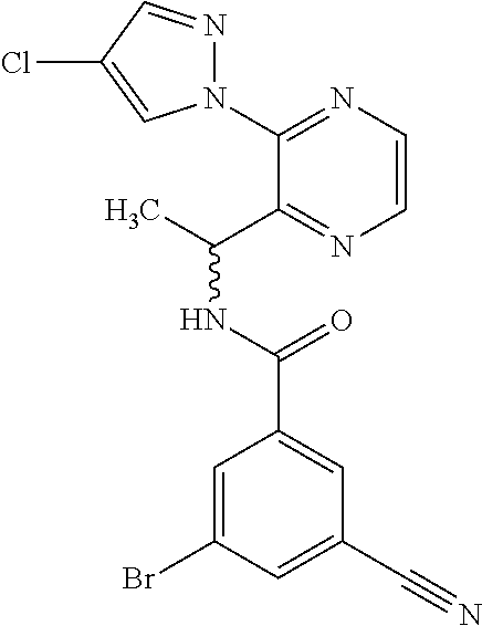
C1(N2N=CC(Cl)=C2)=NC=CN=C1C(C)NC(=O)C1=CC(C#N)=CC(Br)=C1
